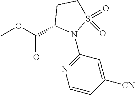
O(C(=O)C1N(C2=NC=CC([CN])=C2)S(=O)(=O)CC1)C
